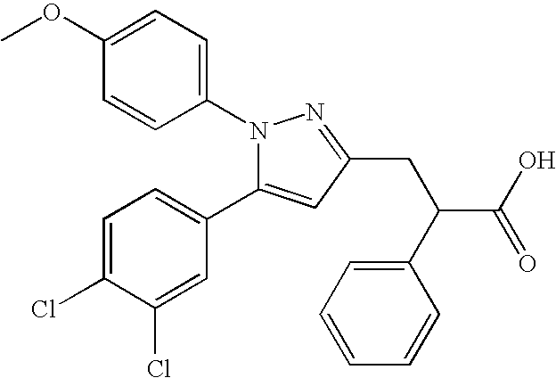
N1(C2=CC=C(OC)C=C2)C(C2=CC=C(Cl)C(Cl)=C2)=CC(CC(C2=CC=CC=C2)C(=O)O)=N1
